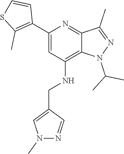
N1(C(C)C)N=C(C)C2=NC(C3=C(C)SC=C3)=CC(NCC3=CN(C)N=C3)=C12
